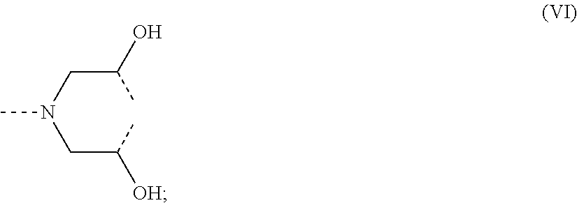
CN(CC(O)C)CC([OH])C
